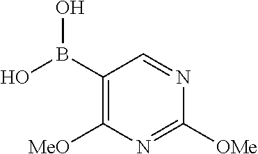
C1(B(O)O)=C([MeO])N=C([OMe])N=C1
